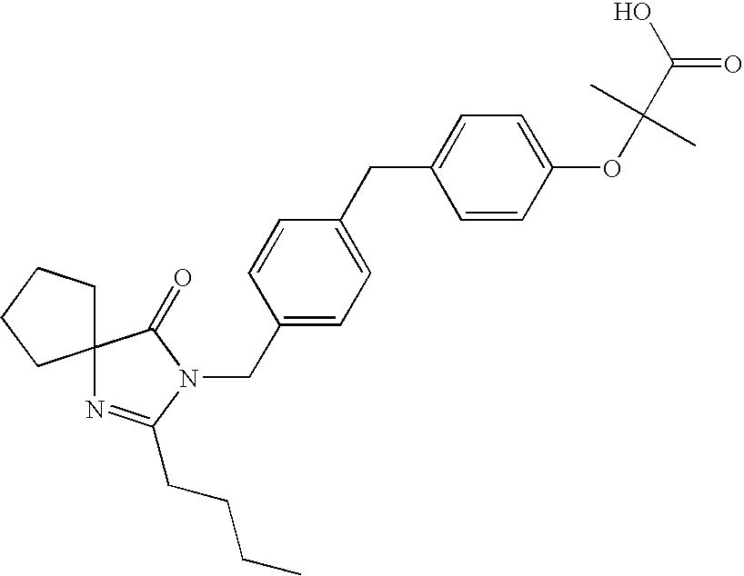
C12(CCCC1)N=C(CCCC)N(CC1=CC=C(CC3=CC=C(OC(C(O)=O)(C)C)C=C3)C=C1)C2=O
